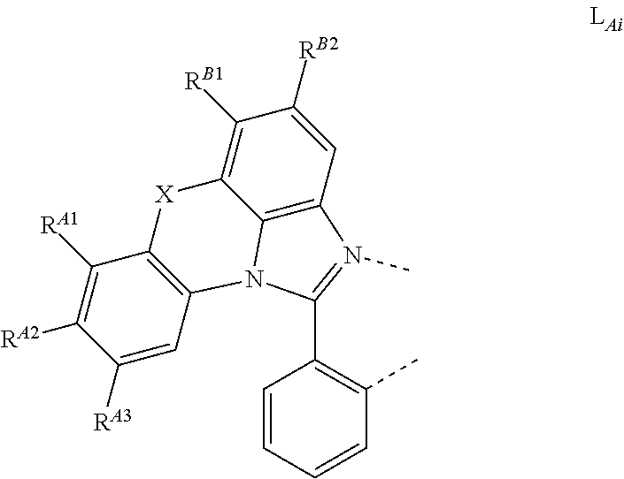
C12=C([X]C3=C([RB1])C([RB2])=CC4=C3N1C(C1=C(C)C=CC=C1)=N4C)C([RA1])=C([RA2])C([RA3])=C2
